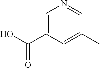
C1=C(C(O)=O)C=C(C)C=N1
